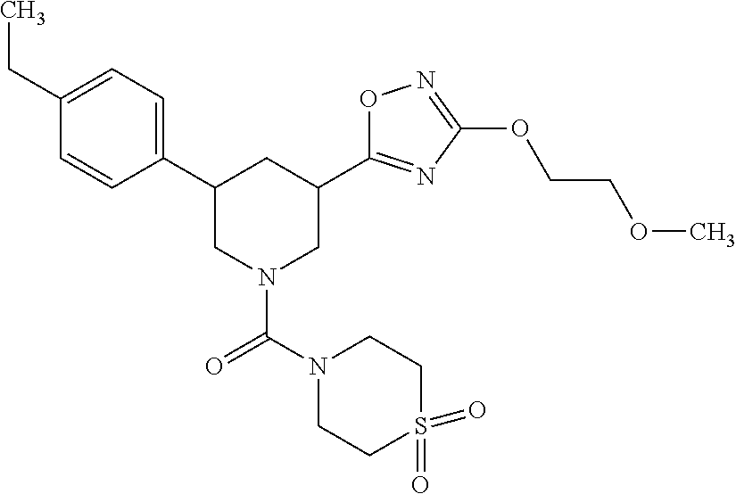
C1(C2=CC=C(CC)C=C2)CN(C(=O)N2CCS(=O)(=O)CC2)CC(C2=NC(OCCOC)=NO2)C1
